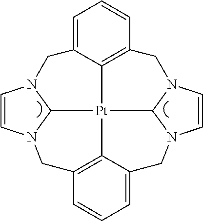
C1=C2C3=C(C=C1)CN1C=CN4C1[Pt]31C3N(C=CN3CC3=C1C(=CC=C3)C4)C2
